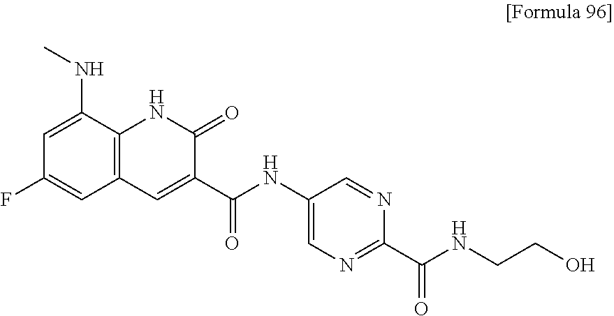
C12=C(C(NC)=CC(F)=C1)NC(=O)C(C(=O)NC1=CN=C(C(=O)NCCO)N=C1)=C2
